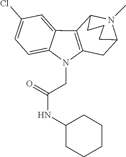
C12=C(N(CC(=O)NC3CCCCC3)C3=CC=C(Cl)C=C13)CC1N(C)C2CCC1
